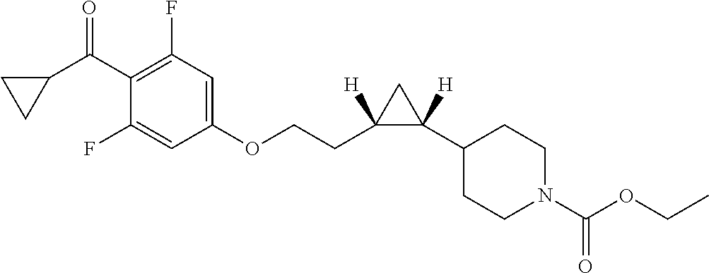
C1(C(C2CC2)=O)=C(F)C=C(OCCC2([H])C(C3CCN(C(=O)OCC)CC3)([H])C2)C=C1F
